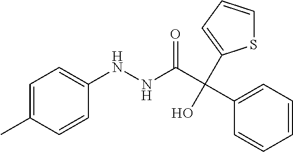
C1(NNC(C(C2=CC=CC=C2)(O)C2=CC=CS2)=O)=CC=C(C)C=C1
